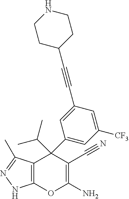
C12=C(C(C)=NN1)C(C1=CC([CF3])=CC(C#CC3CCNCC3)=C1)(C(C)C)C(C#N)=C(N)O2
